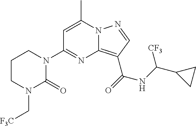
C1=C(C)N2C(=C(C(=O)NC(C3CC3)[CF3])C=N2)N=C1N1CCCN(C[F3C])C1=O
